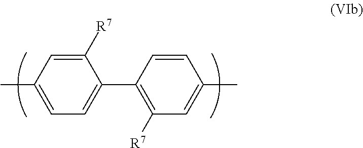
CC1=CC=C(C2=C([R7])C=C(C)C=C2)C([R7])=C1
